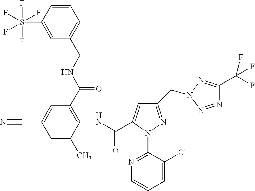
C1=C(S(F)(F)(F)(F)F)C=CC=C1CNC(C1=C(NC(=O)C2=CC(CN3N=C(C(F)(F)F)N=N3)=NN2C2=NC=CC=C2Cl)C(C)=CC(C#N)=C1)=O
